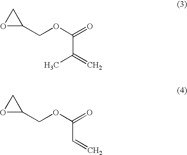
O1C(COC(=O)C(C)=C)C1.O1C(COC(=O)C=C)C1
